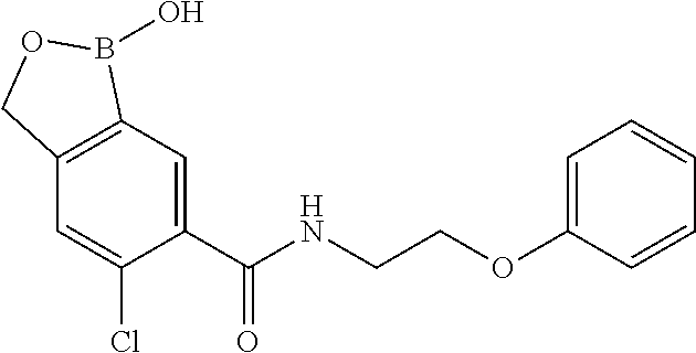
C1=C(C(NCCOC2=CC=CC=C2)=O)C(Cl)=CC2=C1B(O)OC2
